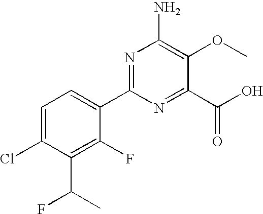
C1=C(Cl)C(C(F)C)=C(F)C(C2=NC(N)=C(OC)C(C(O)=O)=N2)=C1
